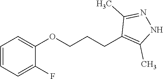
C1=CC=C(F)C(OCCCC2=C(C)NN=C2C)=C1
